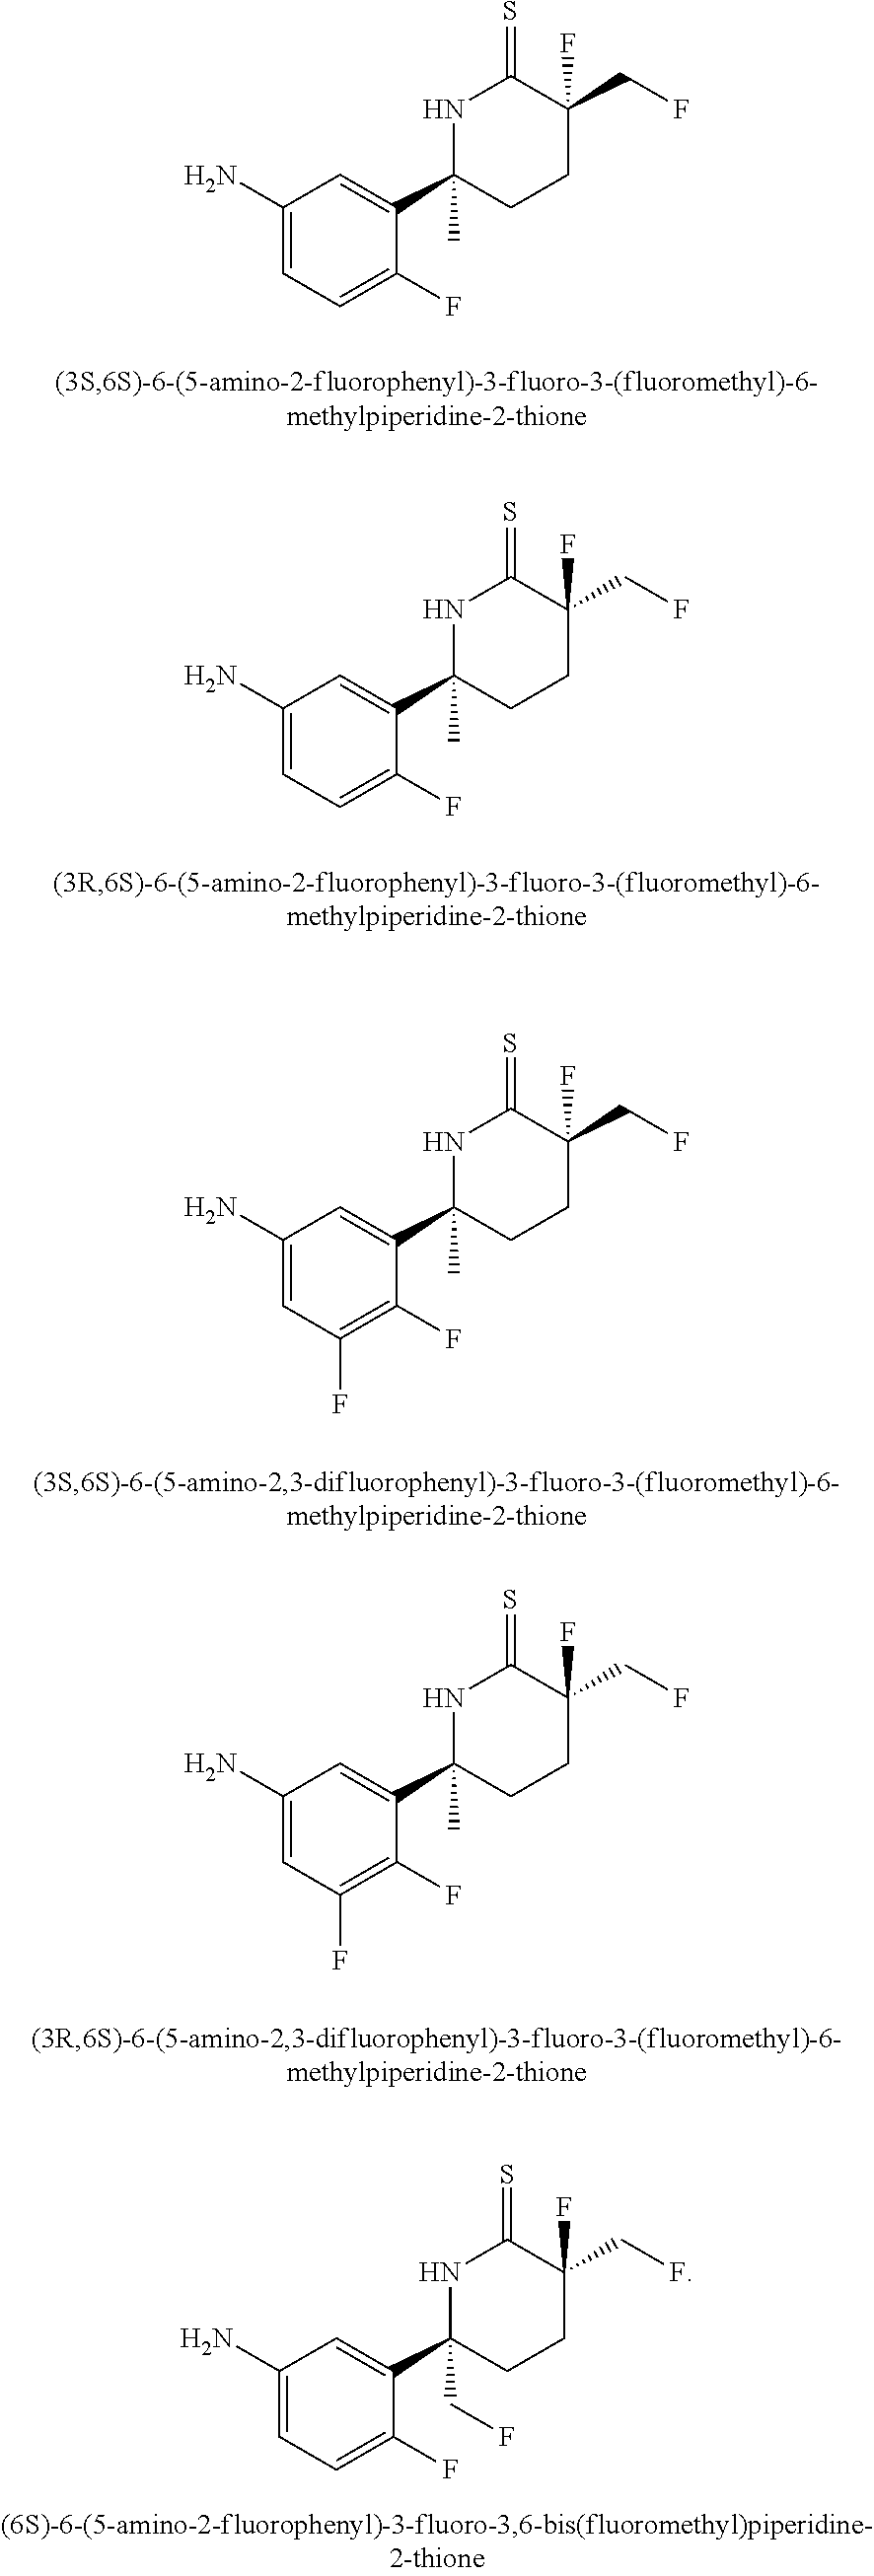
NC1=CC=C(F)C(C2(C)CCC(F)(CF)C(=S)N2)=C1.NC1=CC=C(F)C(C2(C)CCC(F)(CF)C(=S)N2)=C1.NC1=CC(F)=C(F)C(C2(C)CCC(F)(CF)C(=S)N2)=C1.NC1=CC(F)=C(F)C(C2(C)CCC(F)(CF)C(=S)N2)=C1.NC1=CC=C(F)C(C2(CF)CCC(F)(CF)C(=S)N2)=C1
